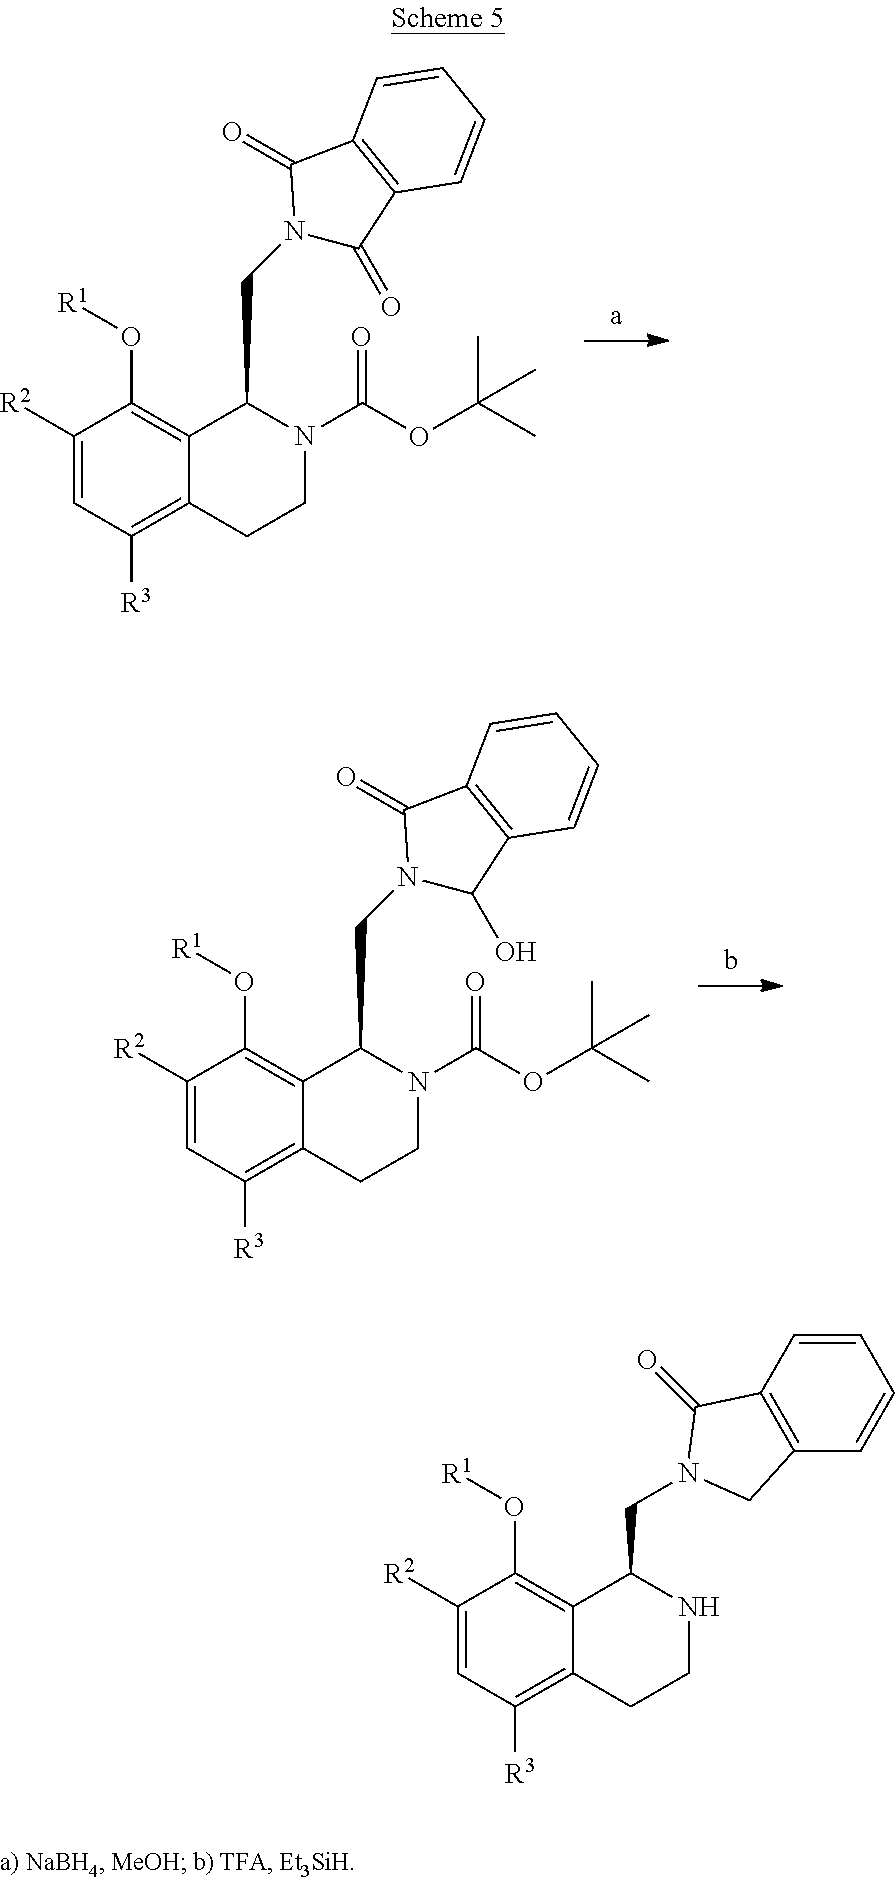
C1([R2])=CC([R3])=C2C(=C1O[R1])C(CN1C(=O)C3=C(C1=O)C=CC=C3)N(C(OC(C)(C)C)=O)CC2.C1([R2])=CC([R3])=C2C(=C1O[R1])C(CN1C(O)C3=C(C1=O)C=CC=C3)N(C(OC(C)(C)C)=O)CC2.C1([R2])=CC([R3])=C2C(=C1O[R1])C(CN1C(=O)C3=C(C=CC=C3)C1)NCC2
